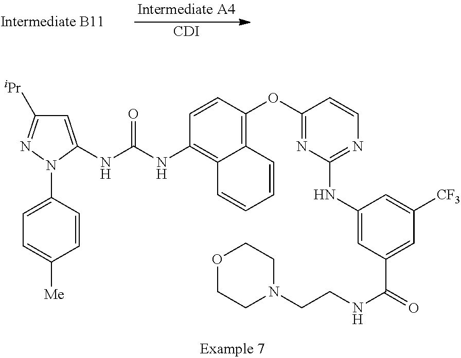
[CDI].C1=C(NC(NC2=C3C(=C(OC4=NC(NC5=CC(C(=O)NCCN6CCOCC6)=CC([CF3])=C5)=NC=C4)C=C2)C=CC=C3)=O)N(C2=CC=C([Me])C=C2)N=C1[iPr]
